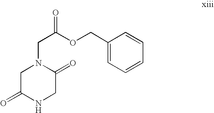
C1C(=O)NCC(=O)N1CC(OCC1=CC=CC=C1)=O
